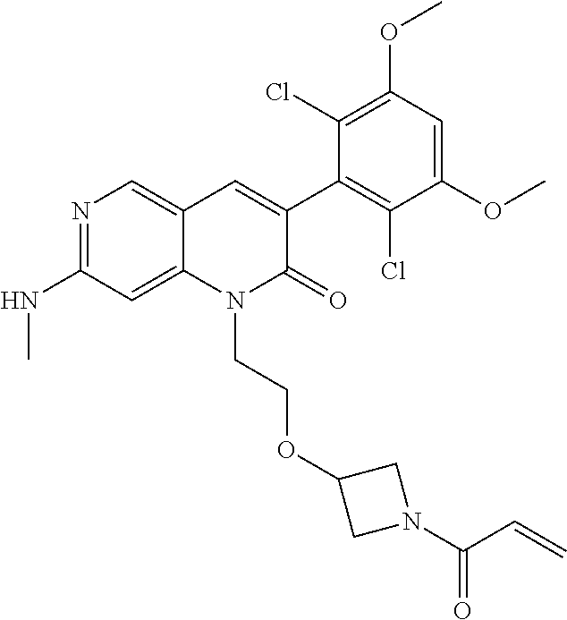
C1(NC)=NC=C2C(=C1)N(CCOC1CN(C(C=C)=O)C1)C(=O)C(C1=C(Cl)C(OC)=CC(OC)=C1Cl)=C2
